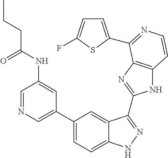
C1(C2=CN=CC(NC(CCC)=O)=C2)=CC=C2C(=C1)C(C1=NC3=C(N1)C=CN=C3C1=CC=C(F)S1)=NN2
